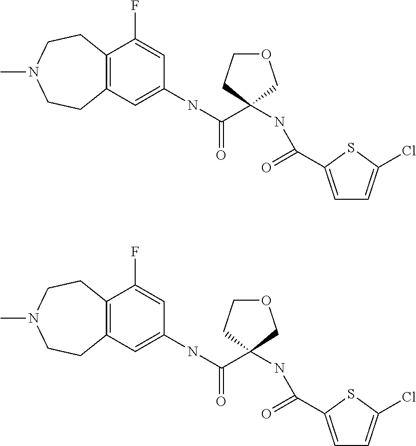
C12=C(C=C(NC(=O)C3(NC(=O)C4=CC=C(Cl)S4)CCOC3)C=C1F)CCN(C)CC2.C12=C(C=C(NC(=O)C3(NC(=O)C4=CC=C(Cl)S4)CCOC3)C=C1F)CCN(C)CC2
